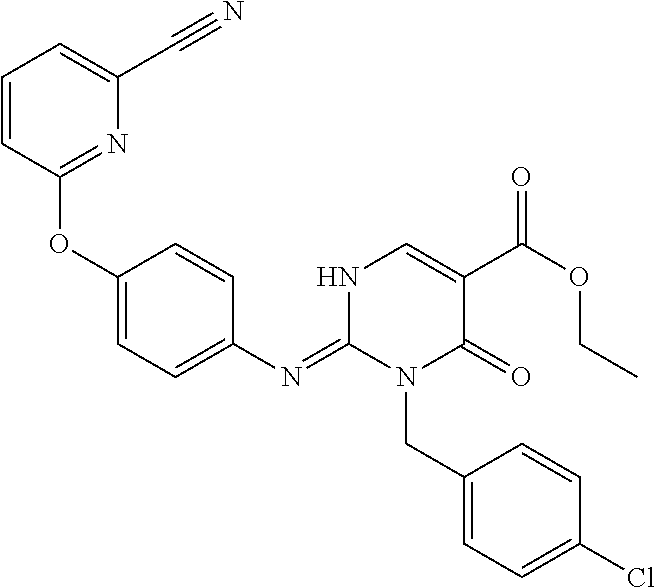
C1=CC(OC2=CC=C(N=C3N(CC4=CC=C(Cl)C=C4)C(=O)C(C(OCC)=O)=CN3)C=C2)=NC(C#N)=C1
